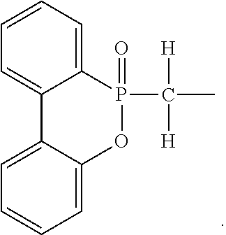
C1=CC=C2C(=C1)C1=CC=CC=C1OP2(C([H])(C)[H])=O
